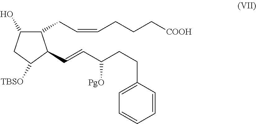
C1(CC=CCCC[COOH])C(O)CC([TBSO])C1C=CC(CCC1=CC=CC=C1)[PgO]
